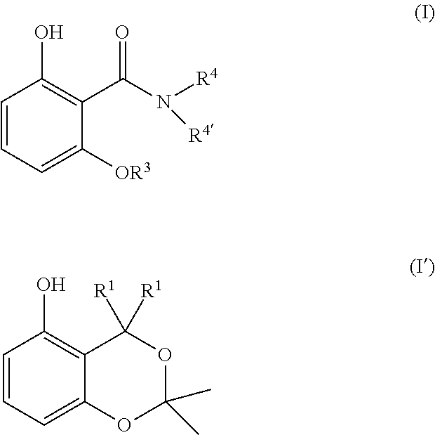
N([R4])([R4])C(C1=C(O)C=CC=C1[OR3])=O.C1=CC(O)=C2C([R1])([R1])OC(C)(C)OC2=C1
